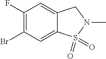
C1(F)=C(Br)C=C2C(=C1)CN(C)S2(=O)=O
